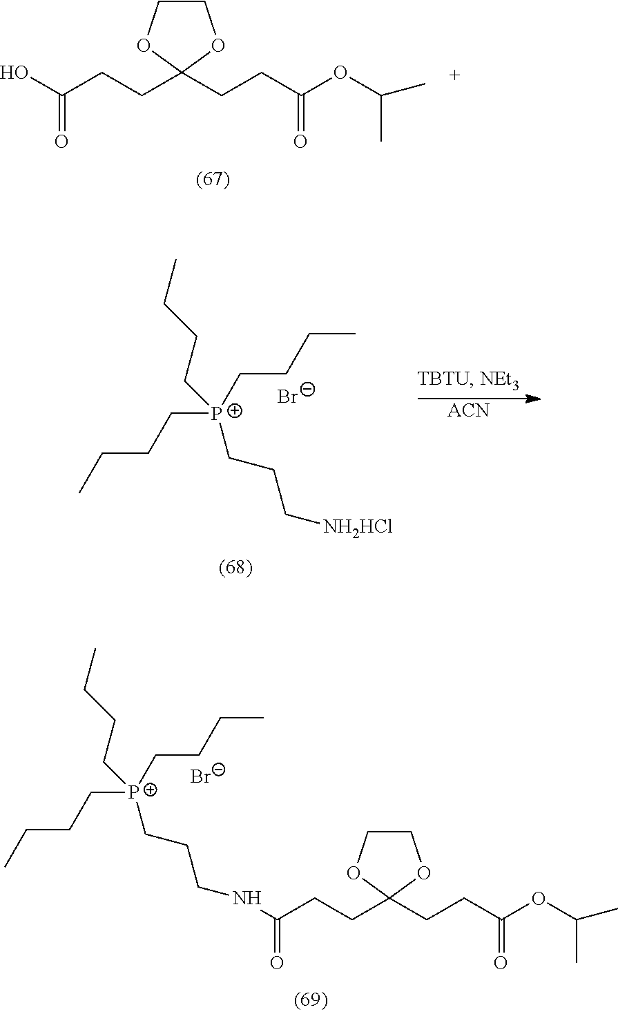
OC(CCC1(CCC(OC(C)C)=O)OCCO1)=O.CCCC[P+](CCCC)(CCC[NH2HCl])CCCC.[Br-].[ACN].[Br-].CCCC[P+](CCCC)(CCCNC(CCC1(CCC(OC(C)C)=O)OCCO1)=O)CCCC
